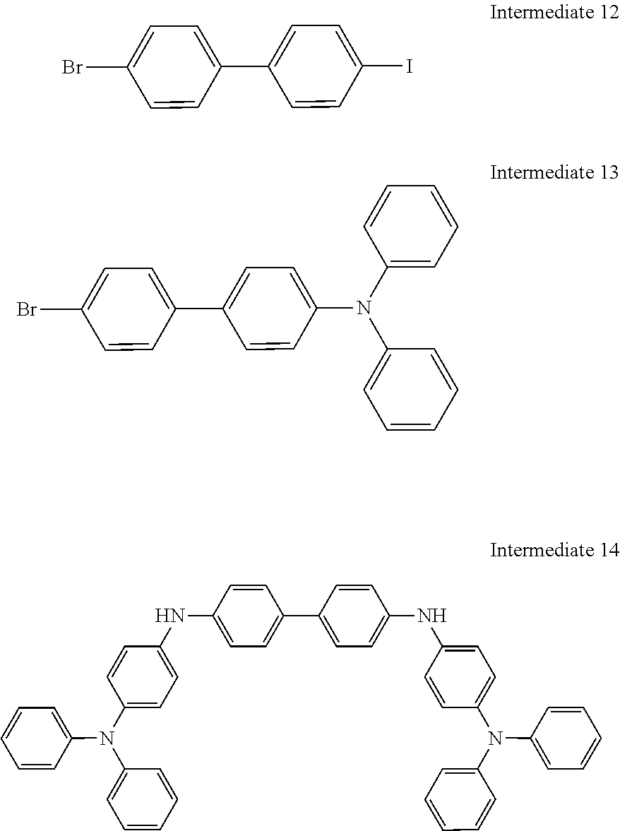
C1(Br)=CC=C(C2=CC=C(I)C=C2)C=C1.C1(Br)=CC=C(C2=CC=C(N(C3=CC=CC=C3)C3=CC=CC=C3)C=C2)C=C1.C1=CC=C(N(C2=CC=CC=C2)C2=CC=C(NC3=CC=C(C4=CC=C(NC5=CC=C(N(C6=CC=CC=C6)C6=CC=CC=C6)C=C5)C=C4)C=C3)C=C2)C=C1
